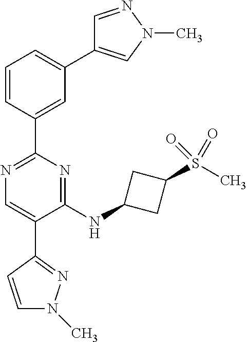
C1=CC(C2=NC=C(C3=NN(C)C=C3)C(NC3CC(S(=O)(=O)C)C3)=N2)=CC(C2=CN(C)N=C2)=C1
